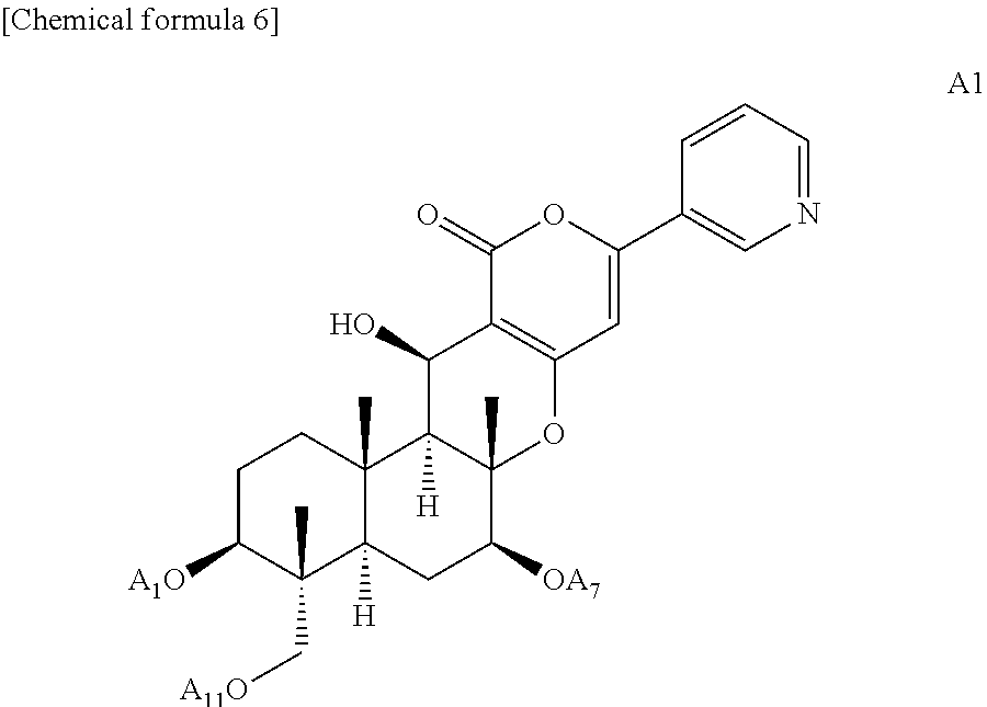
C1C([A1O])C(C[A11O])(C)C2([H])C(C)(C1)C1([H])C(C)(C([OA7])C2)OC2=C(C1O)C(=O)OC(C1=CN=CC=C1)=C2
